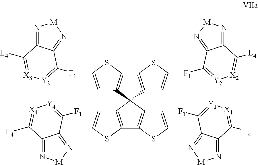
C12=C(C3(C4=C1SC([F1]C1=[Y3][X3]=C([L4])C5=N[M]N=C51)=C4)C1=C(C4=C3C([F1]C3=[Y1][X1]=C([L4])C5=N[M]N=C53)=CS4)SC=C1[F1]C1=[Y4][X4]=C([L4])C3=N[M]N=C31)C=C([F1]C1=[Y2][X2]=C([L4])C3=N[M]N=C31)S2
